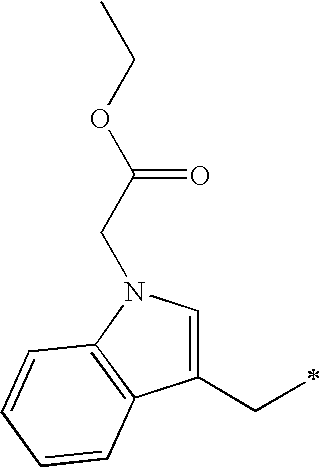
C1(CC)=CN(CC(OCC)=O)C2=C1C=CC=C2
